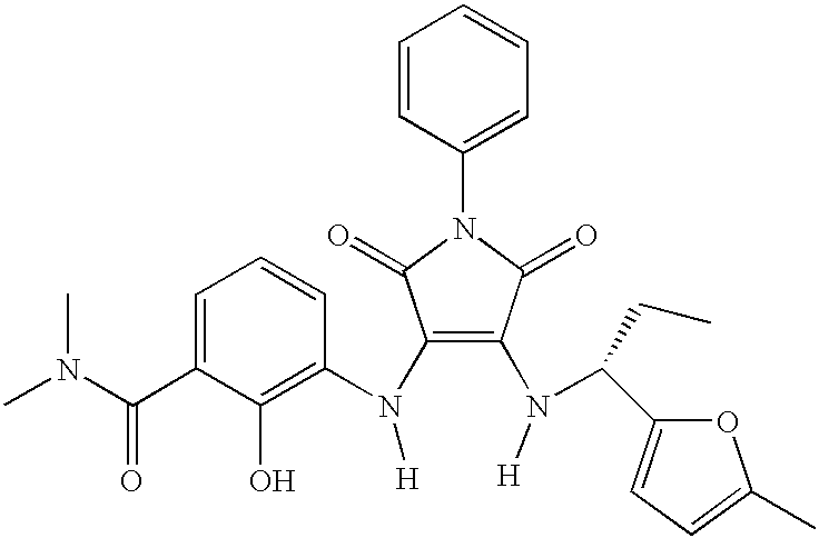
C1(N([H])C2=C(O)C(C(N(C)C)=O)=CC=C2)=C(N([H])C(C2=CC=C(C)O2)CC)C(=O)N(C2=CC=CC=C2)C1=O
